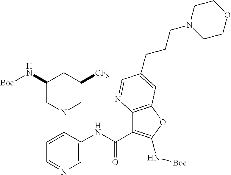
C1=C(NC(C2=C(N[Boc])OC3=C2N=CC(CCCN2CCOCC2)=C3)=O)C(N2CC([CF3])CC(N[Boc])C2)=CC=N1
